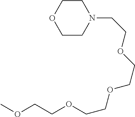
C1COCCN1CCOCCOCCOCCOC
